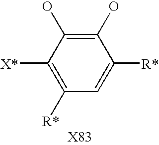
C1=C([R*])C(O)=C(O)C([X*])=C1[R*]
